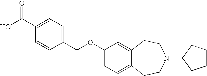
C1=CC(COC2=CC=C3C(=C2)CCN(C2CCCC2)CC3)=CC=C1C(O)=O
